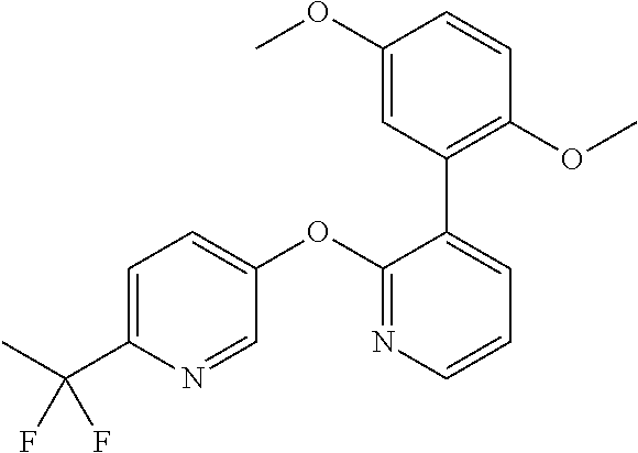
C1=C(C(F)(F)C)N=CC(OC2=NC=CC=C2C2=C(OC)C=CC(OC)=C2)=C1
